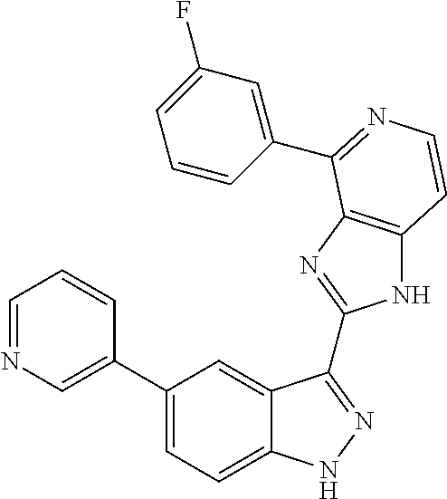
C1(C2=CN=CC=C2)=CC=C2C(=C1)C(C1=NC3=C(N1)C=CN=C3C1=CC(F)=CC=C1)=NN2
